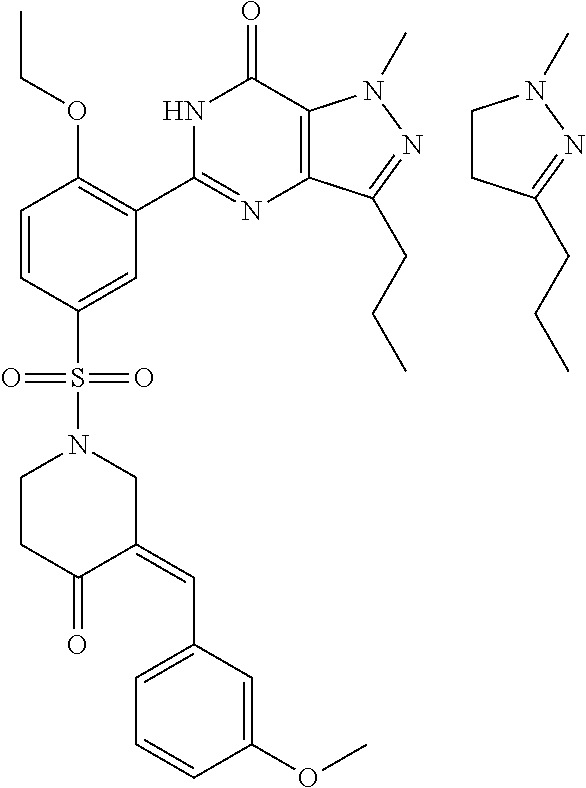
C1=CC(S(N2CC(=CC3=CC=CC(OC)=C3)C(=O)CC2)(=O)=O)=CC(C2=NC3=C(C(=O)N2)N(C)N=C3CCC)=C1OCC.C1CN(C)N=C1CCC
